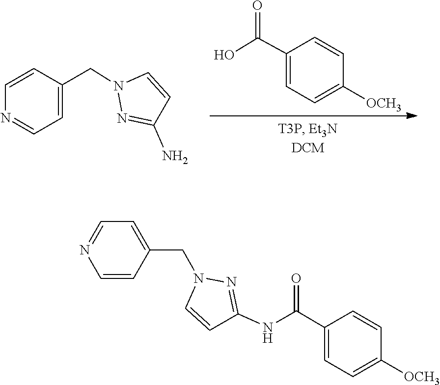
C1=CC([OCH3])=CC=C1C(O)=O.N1(CC2=CC=NC=C2)N=C(N)C=C1.N1(CC2=CC=NC=C2)N=C(NC(C2=CC=C([OCH3])C=C2)=O)C=C1
